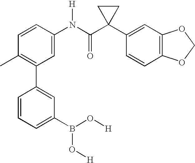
C1=C(N(C(C2(C3=CC4=C(C=C3)OCO4)CC2)=O)[H])C=CC(C)=C1C1=CC(B(O[H])O[H])=CC=C1
